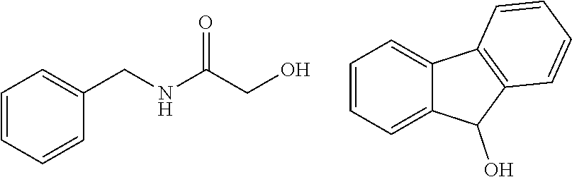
C1=CC=CC(CNC(CO)=O)=C1.C1=CC=C2C(=C1)C1=C(C2O)C=CC=C1
